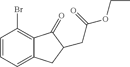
C1=CC=C2C(=C1Br)C(=O)C(CC(OCC)=O)C2
